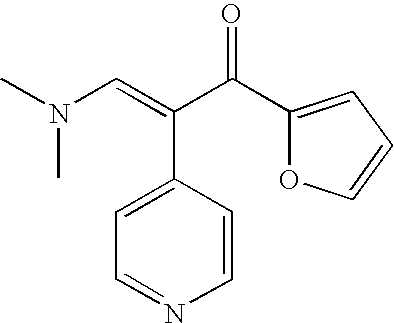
C1=CC(C(=CN(C)C)C(C2=CC=CO2)=O)=CC=N1
